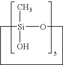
[Si]1(C)(O)OCCCC1
